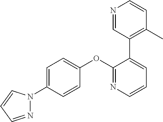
C1=C(N2N=CC=C2)C=CC(OC2=NC=CC=C2C2=C(C)C=CN=C2)=C1
